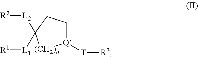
[Q]1([T][R3])CCC([L2][R2])([L1][R1])[(CH2)n]1
